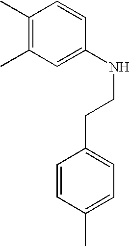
C1(C)=C(C)C=C(NCCC2=CC=C(C)C=C2)C=C1
